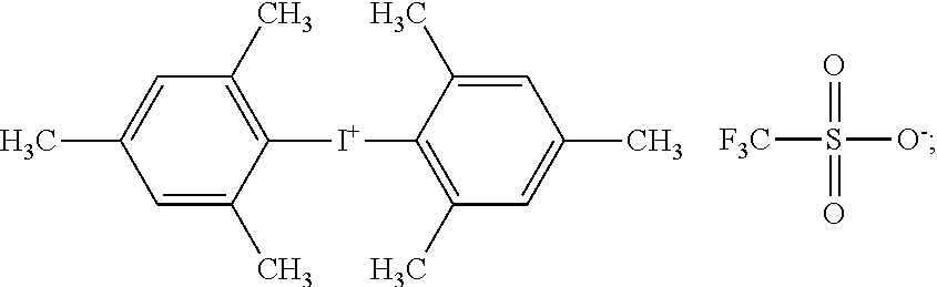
CC1=CC(C)=C([I+]C2=C(C)C=C(C)C=C2C)C(C)=C1.O=S(=O)([O-])[F3C]
